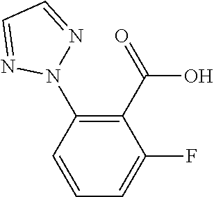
C1=CC=C(F)C(C(=O)O)=C1N1N=CC=N1
